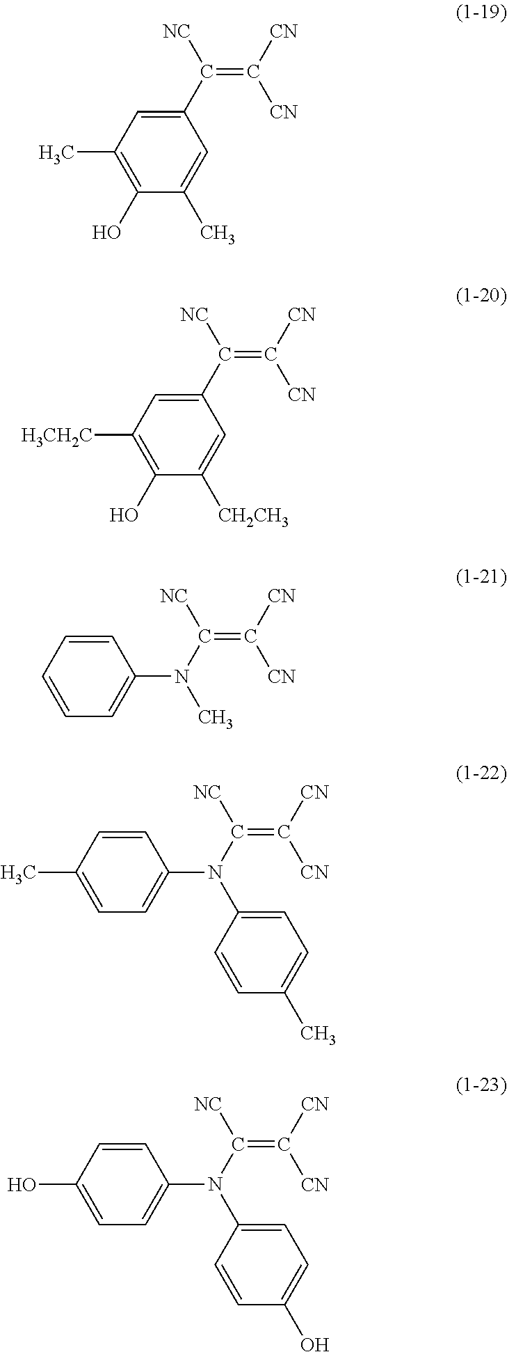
C1(C([NC])=C([CN])[CN])=CC(C)=C(O)C(C)=C1.C1(C([NC])=C([CN])[CN])=CC([H3CH2C])=C(O)C([CH2CH3])=C1.N(C([NC])=C([CN])[CN])(C1=CC=CC=C1)C.N(C([NC])=C([CN])[CN])(C1=CC=C(C)C=C1)C1=CC=C(C)C=C1.N(C([NC])=C([CN])[CN])(C1=CC=C(O)C=C1)C1=CC=C(O)C=C1
